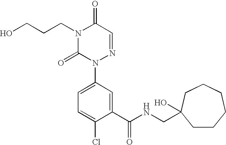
C(CCN1C(=O)N(C2=CC=C(Cl)C(C(NCC3(O)CCCCCC3)=O)=C2)N=CC1=O)O
